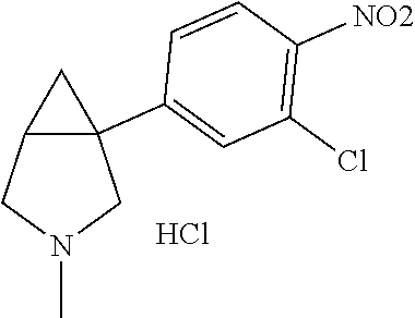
C12C(C3=CC(Cl)=C([NO2])C=C3)(CN(C)C1)C2.Cl
